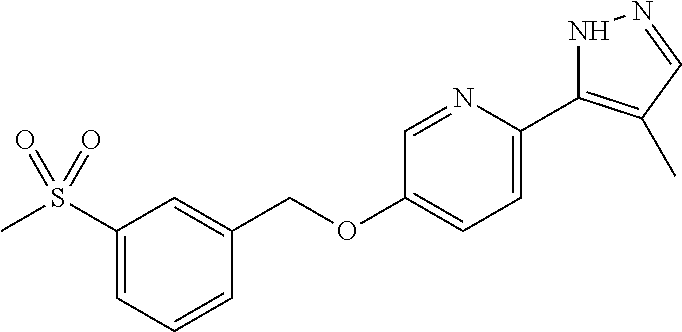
CS(C1=CC=CC(COC2=CC=C(C3=C(C)C=NN3)N=C2)=C1)(=O)=O
